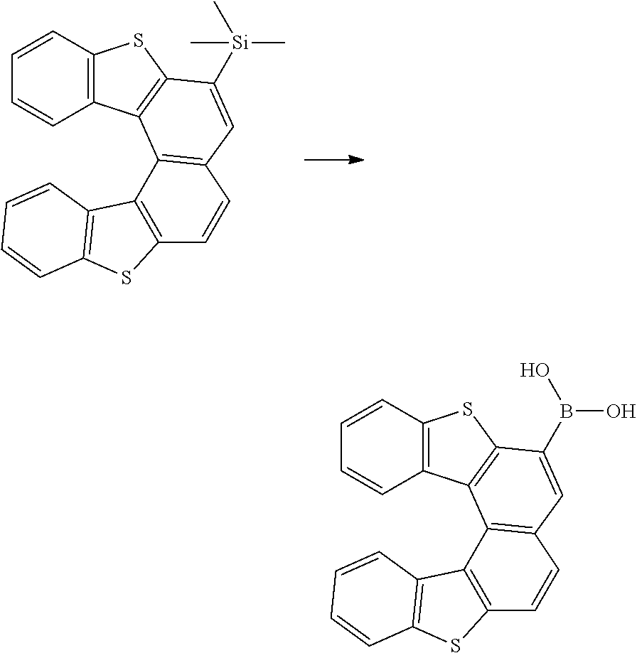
C12=C(C=CC=C1)SC1=C2C2=C(C=C1[Si](C)(C)C)C=CC1=C2C2=C(S1)C=CC=C2.C12=C(C=CC=C1)SC1=C2C2=C(C=C1B(O)O)C=CC1=C2C2=C(S1)C=CC=C2
